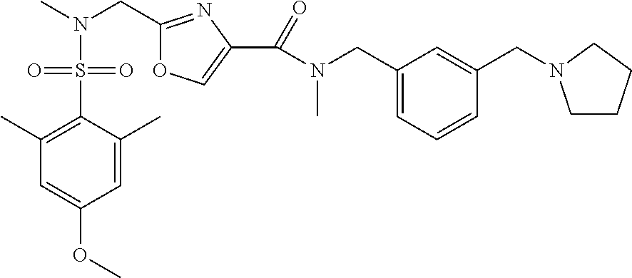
CN(CC1=NC(C(=O)N(CC2=CC=CC(CN3CCCC3)=C2)C)=CO1)S(C1=C(C)C=C(OC)C=C1C)(=O)=O
